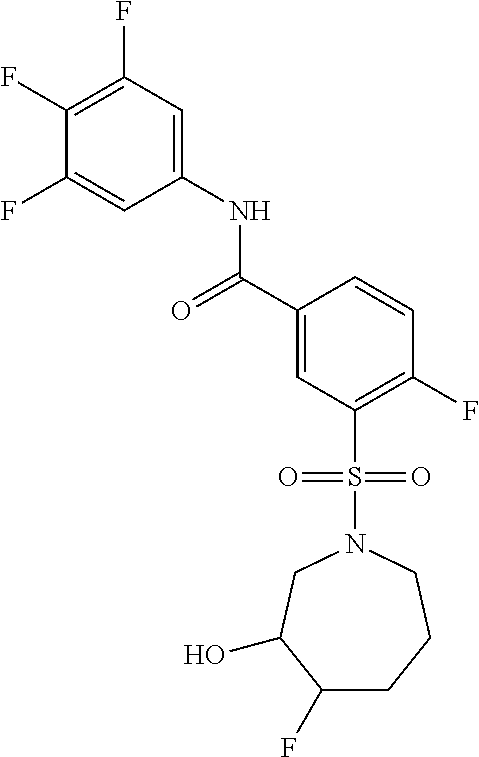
C1(F)CCCN(S(C2=C(F)C=CC(C(=O)NC3=CC(F)=C(F)C(F)=C3)=C2)(=O)=O)CC1O
